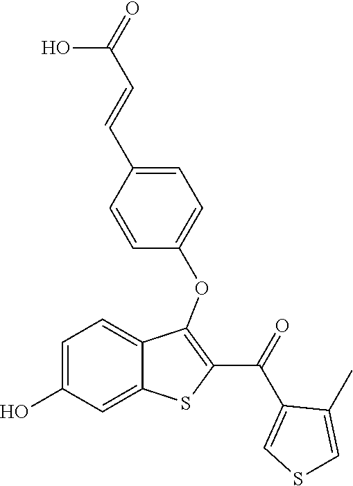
C1=C(O)C=C2C(=C1)C(OC1=CC=C(C=CC(O)=O)C=C1)=C(C(C1=CSC=C1C)=O)S2
